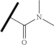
C(C(=O)N(C)C)(C)C
